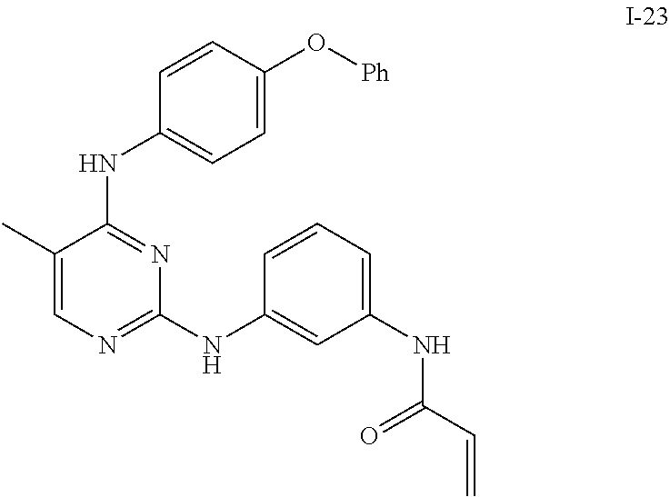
C1(NC2=NC(NC3=CC(NC(C=C)=O)=CC=C3)=NC=C2C)=CC=C(O[Ph])C=C1
